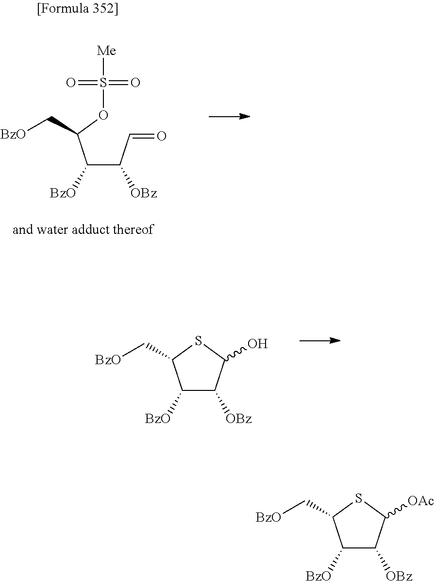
C(C(C=O)[OBz])(C(OS(=O)(=O)[Me])C[BzO])[BzO].C1([BzO])C([OBz])C(O)SC1C[BzO].C1([BzO])C([OBz])C([OAc])SC1C[BzO]
